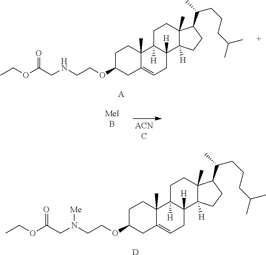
CCOC(CNCCOC1CC2=CCC3([H])C([H])(C2(C)CC1)CCC1(C)C3([H])CCC1C(C)CCCC(C)C)=O.[A].CCOC(CN(CCOC1CC2=CCC3([H])C([H])(C2(C)CC1)CCC1(C)C3([H])CCC1C(C)CCCC(C)C)[Me])=O.[D]
